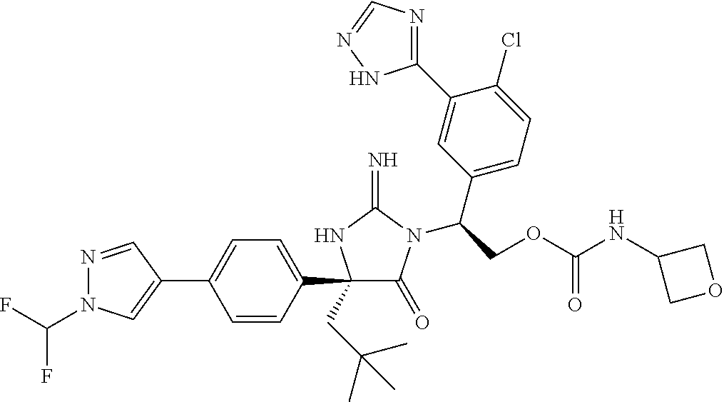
N1=CC(C2=CC=C(C3(CC(C)(C)C)C(=O)N(C(COC(NC4COC4)=O)C4=CC=C(Cl)C(C5=NC=NN5)=C4)C(=N)N3)C=C2)=CN1C(F)F
